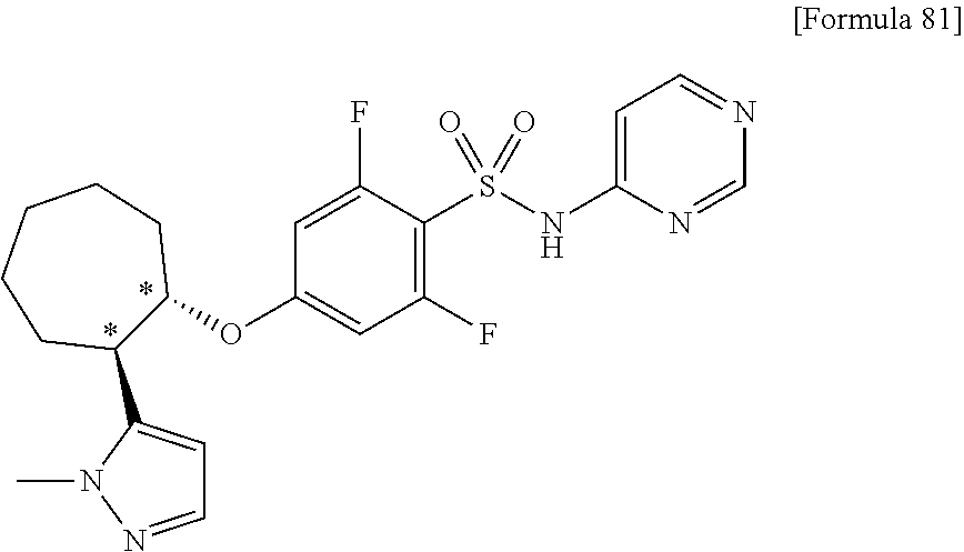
O(C1=CC(F)=C(S(NC2=CC=NC=N2)(=O)=O)C(F)=C1)C1C(C2=CC=NN2C)CCCCC1
